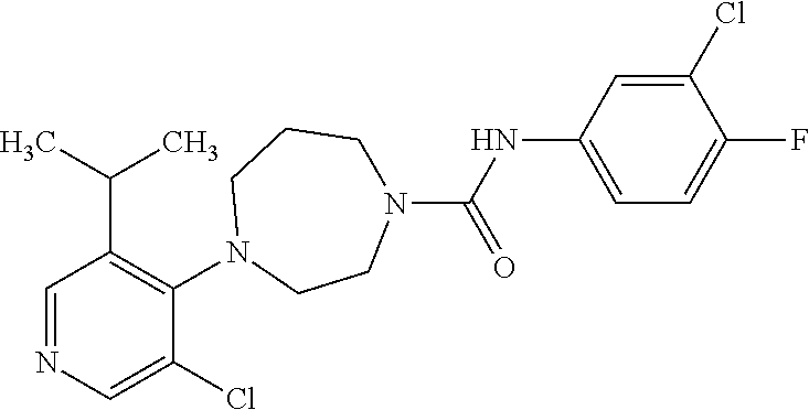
C1=NC=C(Cl)C(N2CCN(C(NC3=CC=C(F)C(Cl)=C3)=O)CCC2)=C1C(C)C
